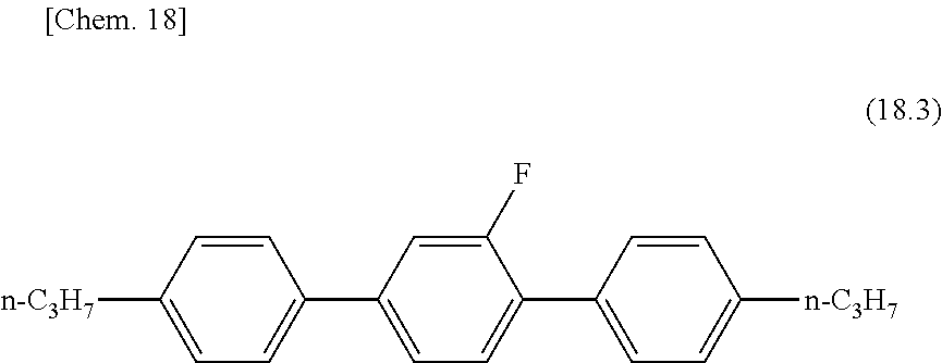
C1(C2=CC=C(C3=CC=C([n-C3H7])C=C3)C(F)=C2)=CC=C([n-C3H7])C=C1
